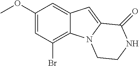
C1(OC)=CC(Br)=C2C(=C1)C=C1N2CCNC1=O
